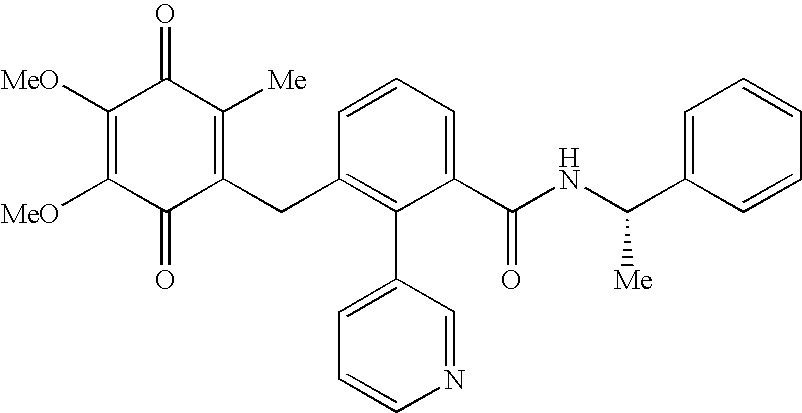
C1(=O)C(CC2=C(C3=CC=CN=C3)C(C(NC(C3=CC=CC=C3)[Me])=O)=CC=C2)=C([Me])C(=O)C([MeO])=C1[MeO]
